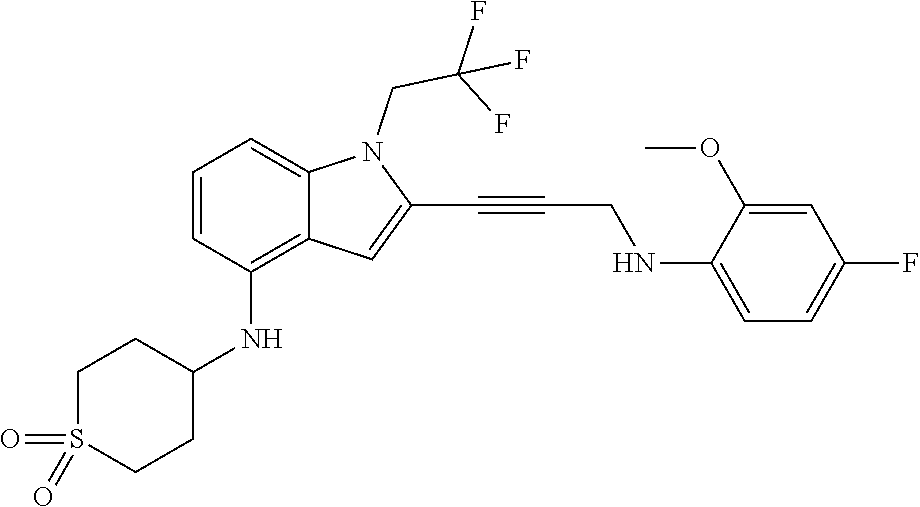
C1=C(NCC#CC2=CC3=C(NC4CCS(=O)(=O)CC4)C=CC=C3N2CC(F)(F)F)C(OC)=CC(F)=C1
